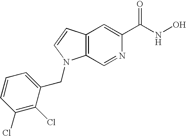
C12=C(C=CN1CC1=CC=CC(Cl)=C1Cl)C=C(C(NO)=O)N=C2
